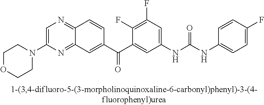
C1=C(N2CCOCC2)N=C2C(=N1)C=CC(C(C1=CC(NC(NC3=CC=C(F)C=C3)=O)=CC(F)=C1F)=O)=C2
